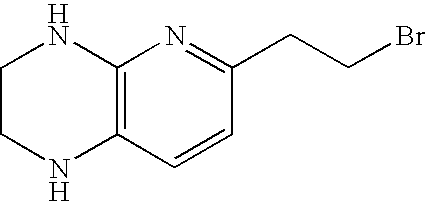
C1CNC2=C(N1)N=C(CCBr)C=C2
